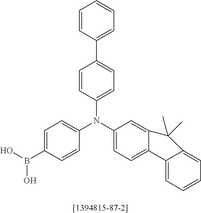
OB(O)C1=CC=C(N(C2=CC=C(C3=CC=CC=C3)C=C2)C2=CC=C3C(=C2)C(C)(C)C2=CC=CC=C32)C=C1
